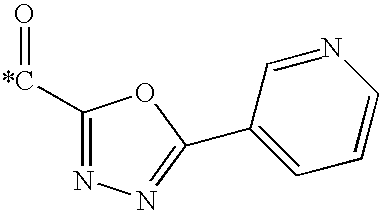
C1([*C]=O)=NN=C(C2=CC=CN=C2)O1
